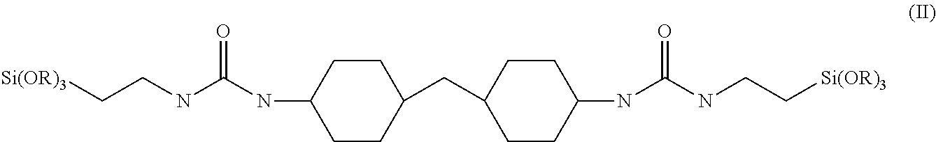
C1CC(NC(NCC[Si(OR)3])=O)CCC1CC1CCC(NC(NCC[Si(OR)3])=O)CC1
